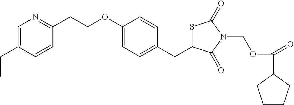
C(OC1=CC=C(CC2SC(=O)N(COC(=O)C3CCCC3)C2=O)C=C1)CC1=NC=C(CC)C=C1
